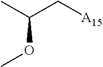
CC(C[A15])OC
